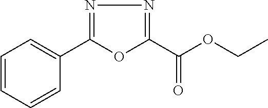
C1=CC=CC(C2=NN=C(C(OCC)=O)O2)=C1
